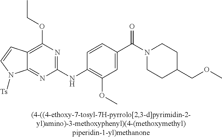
C12=NC(NC3=C(OC)C=C(C(N4CCC(COC)CC4)=O)C=C3)=NC(OCC)=C1C=CN2[Ts]
